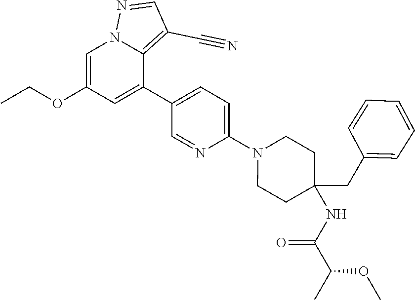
C1=C(OCC)C=C(C2=CC=C(N3CCC(NC(C(C)OC)=O)(CC4=CC=CC=C4)CC3)N=C2)C2=C(C#N)C=NN12
